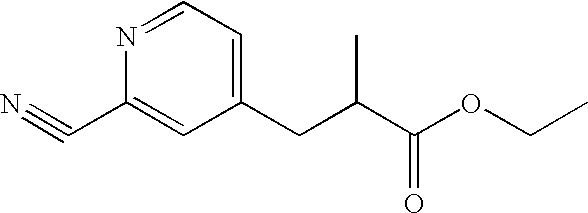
N1=CC=C(CC(C(OCC)=O)C)C=C1C#N
